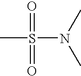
CS(=O)(=O)N(C)C
